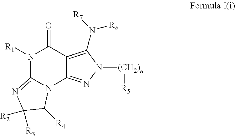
N1([R1])C2=NC([R3])([R2])C([R4])N2C2=NN([(CH2)n][R5])C(N([R7])[R6])=C2C1=O
